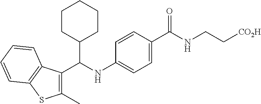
C12=C(C(C(NC3=CC=C(C(NCC[CO2H])=O)C=C3)C3CCCCC3)=C(C)S1)C=CC=C2
